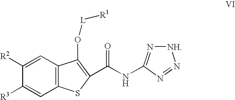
C1([R2])=CC2=C(C=C1[R3])SC(C(NC1=N[NH]N=N1)=O)=C2O[L][R1]
